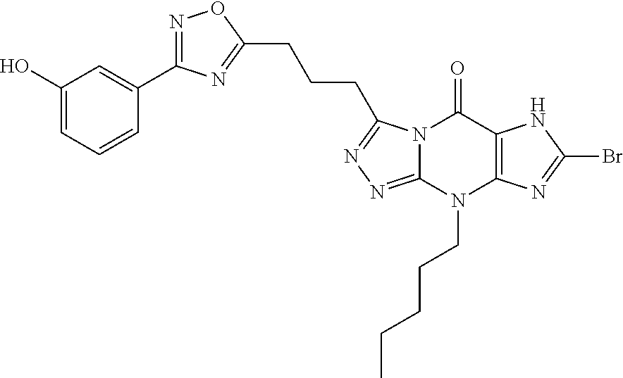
N1=C(C2=CC(O)=CC=C2)N=C(CCCC2=NN=C3N2C(=O)C2=C(N3CCCCC)N=C(Br)N2)O1
